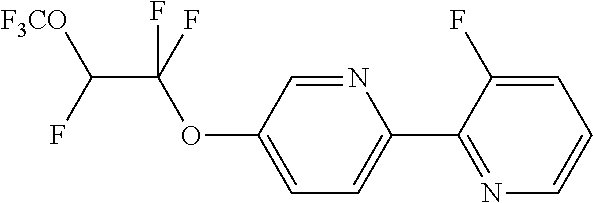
C1(C2=NC=CC=C2F)=CC=C(OC(C(F)[F3CO])(F)F)C=N1
